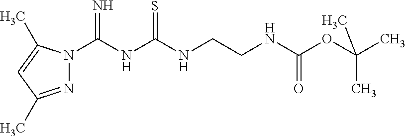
N1(C(NC(NCCNC(OC(C)(C)C)=O)=S)=N)N=C(C)C=C1C
